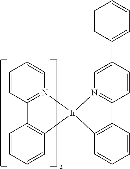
C1=CC2=N(C=C1)[Ir]1(C3=C2C=CC=C3)C2=C(C=CC=C2)C2=N1C=C(C1=CC=CC=C1)C=C2
